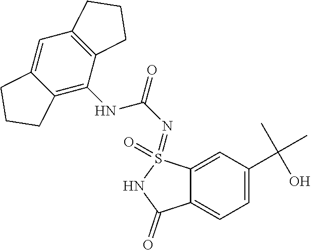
C1=C(C(C)(C)O)C=C2C(=C1)C(=O)NS2(=O)=NC(NC1=C2C(=CC3=C1CCC3)CCC2)=O
